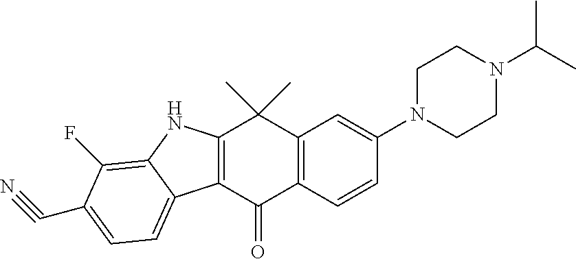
C12=C(C(=O)C3=C(C1(C)C)C=C(N1CCN(C(C)C)CC1)C=C3)C1=CC=C(C#N)C(F)=C1N2
